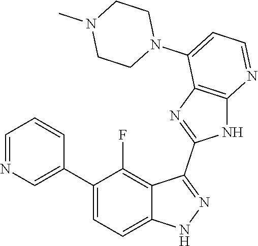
C1=NC=C(C2=CC=C3C(=C2F)C(C2=NC4=C(N2)N=CC=C4N2CCN(C)CC2)=NN3)C=C1
